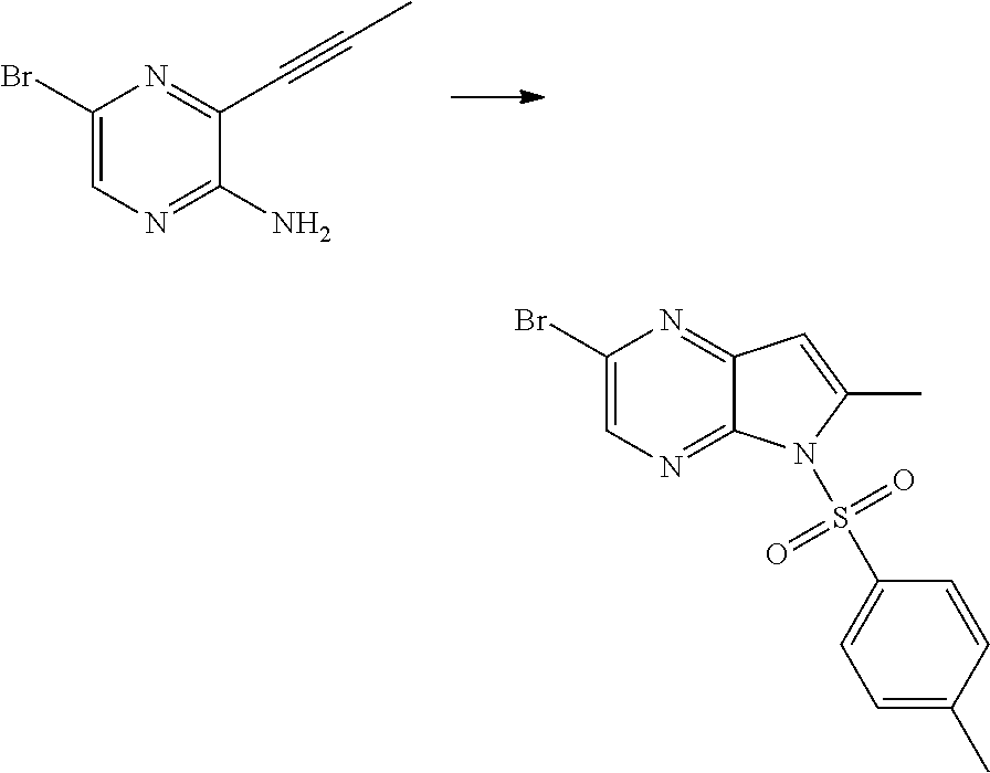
C1(Br)=CN=C(N)C(C#CC)=N1.C1(Br)=CN=C2C(=N1)C=C(C)N2S(C1=CC=C(C)C=C1)(=O)=O
